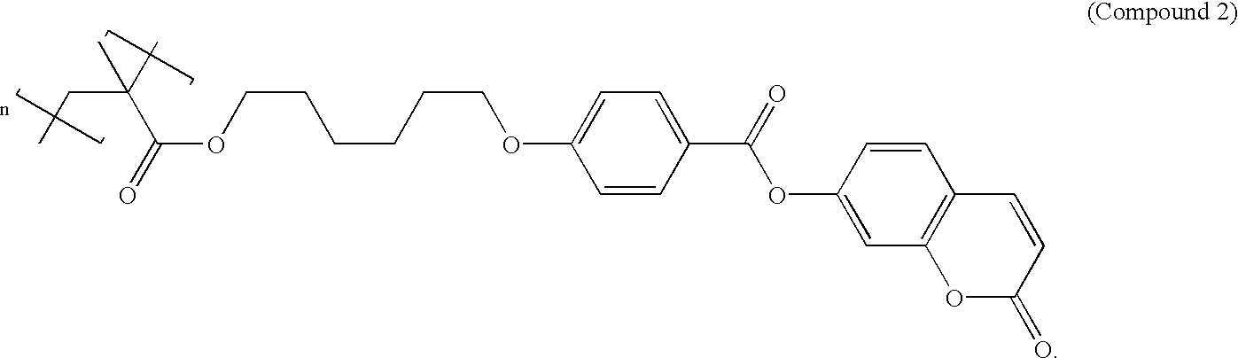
CCC(C)(C)C(=O)OCCCCCCOC1=CC=C(C(=O)OC2=CC3=C(C=C2)C=CC(=O)O3)C=C1
